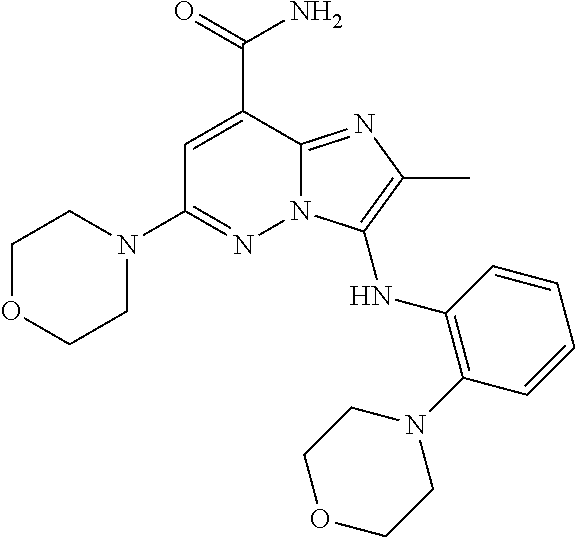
C1=C(C(N)=O)C2=NC(C)=C(NC3=C(N4CCOCC4)C=CC=C3)N2N=C1N1CCOCC1
